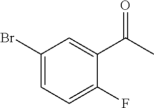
C1(Br)=CC=C(F)C(C(C)=O)=C1
